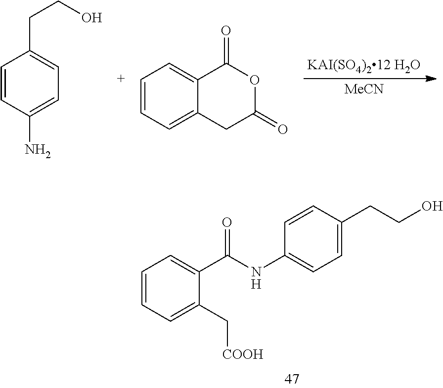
[MeCN].C1=CC(N)=CC=C1CCO.C1=CC=C2C(=C1)C(=O)OC(=O)C2.C1(NC(C2=CC=CC=C2C[COOH])=O)=CC=C(CCO)C=C1
